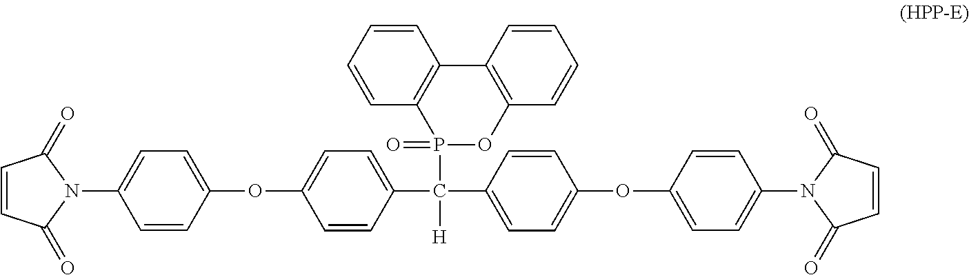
C1=CC(C(C2=CC=C(OC3=CC=C(N4C(=O)C=CC4=O)C=C3)C=C2)([H])P2(=O)OC3=C(C=CC=C3)C3=C2C=CC=C3)=CC=C1OC1=CC=C(N2C(=O)C=CC2=O)C=C1
